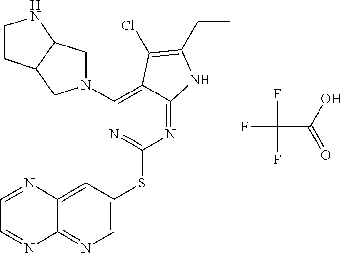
C1=C(SC2=NC(N3CC4C(C3)CCN4)=C3C(=N2)NC(CC)=C3Cl)C=C2C(=N1)N=CC=N2.FC(C(O)=O)(F)F
